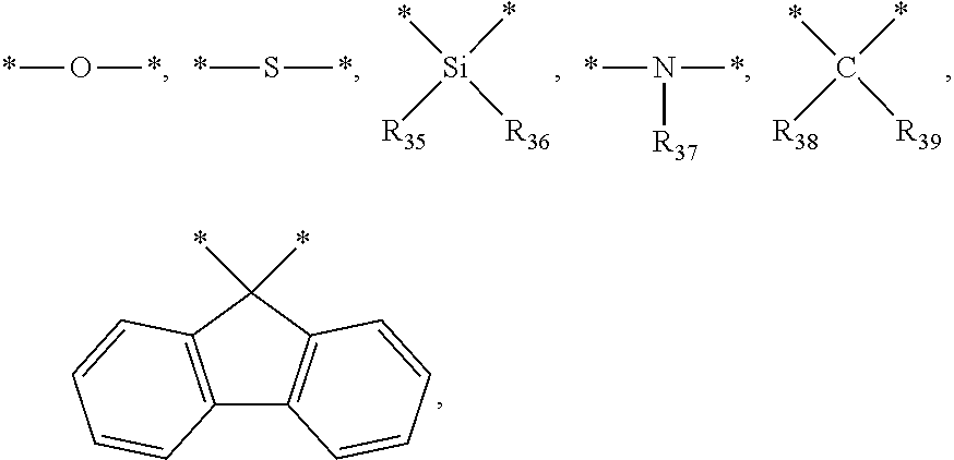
*O*.*S*.[Si](*)([R36])(*)[R35].*N(*)[R37].C(*)([R39])(*)[R38].C12=C(C(*)(*)C3=C1C=CC=C3)C=CC=C2
